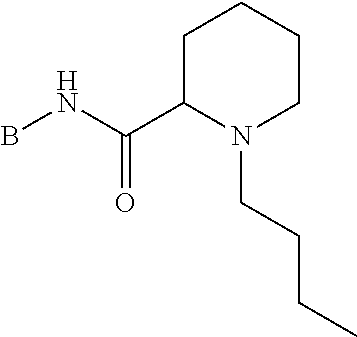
C1C(C(NB)=O)N(CCCC)CCC1
